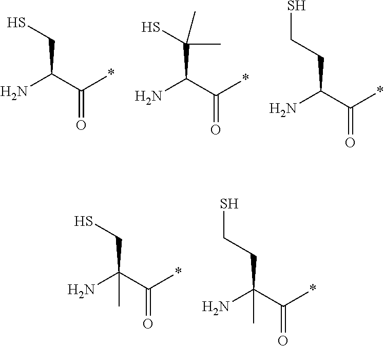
SCC(C(*)=O)N.SC(C(C(*)=O)N)(C)C.C(CC(C(*)=O)N)S.SCC(C(*)=O)(N)C.C(CC(C(*)=O)(N)C)S
